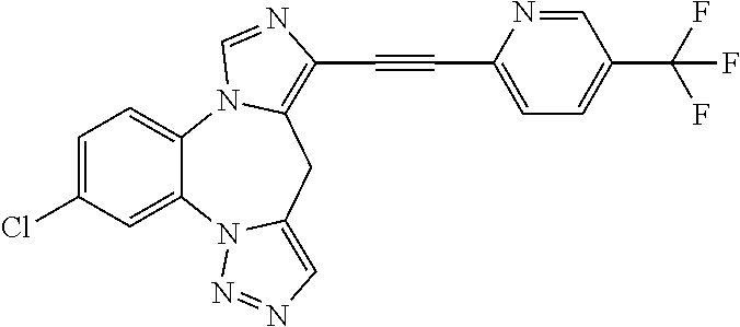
C1=C(Cl)C=C2C(=C1)N1C(=C(C#CC3=CC=C(C(F)(F)F)C=N3)N=C1)CC1=CN=NN21
